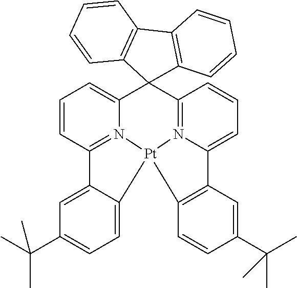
C1=CC2=N3C(=C1)C1(C4=N5C(=CC=C4)C4=C(C=CC(C(C)(C)C)=C4)[Pt]35C3=CC=C(C(C)(C)C)C=C23)C2=C(C=CC=C2)C2=C1C=CC=C2
